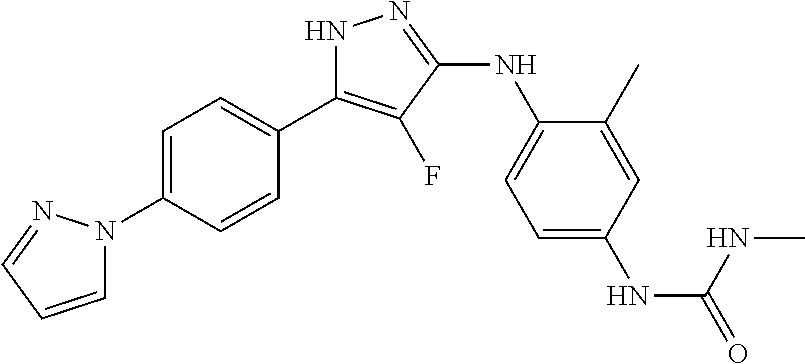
C1=C(N2C=CC=N2)C=CC(C2=C(F)C(NC3=CC=C(NC(=O)NC)C=C3C)=NN2)=C1
